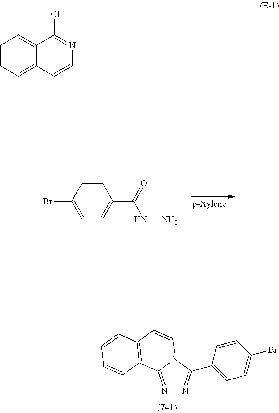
C1=CC(Br)=CC=C1C(=O)NN.C1=CC=C2C(=C1)C(Cl)=NC=C2.N1=C2N(C(C3=CC=C(Br)C=C3)=N1)C=CC1=C2C=CC=C1
